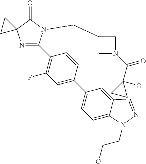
N1=C(C2=C(F)C=C(C3=CC=C4C(=C3)C=NN4CCO)C=C2)N(CC2CN(C(C3(O)CC3)=O)C2)C(=O)C12CC2
